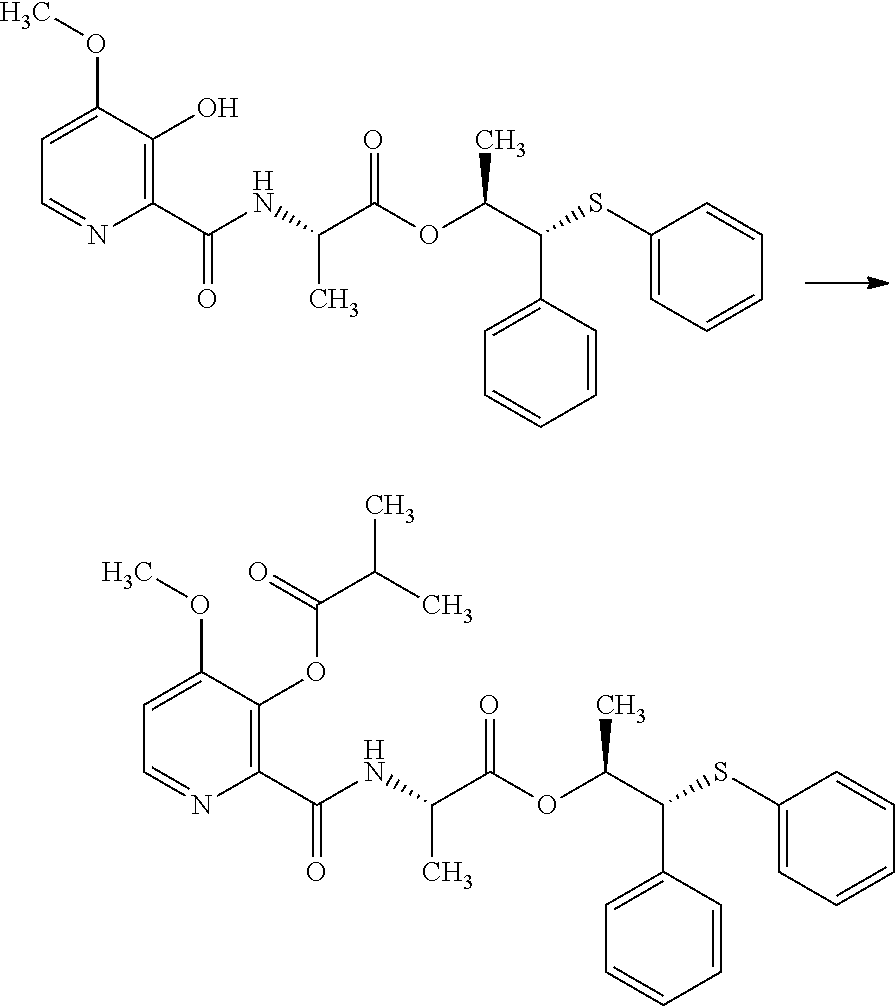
C(C(NC(C1=C(OC(C(C)C)=O)C(OC)=CC=N1)=O)C)(=O)OC(C(SC1=CC=CC=C1)C1=CC=CC=C1)C.C(C(NC(C1=C(O)C(OC)=CC=N1)=O)C)(=O)OC(C(SC1=CC=CC=C1)C1=CC=CC=C1)C
